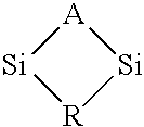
[A]1[Si][R][Si]1
